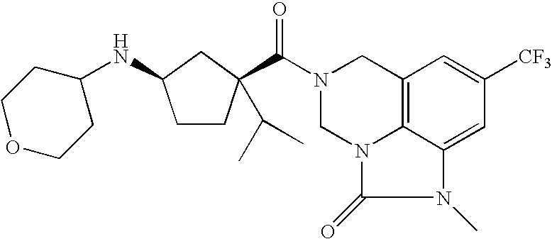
C1COCCC1NC1CC(C(N2CC3=C4N(C(=O)N(C)C4=CC([CF3])=C3)C2)=O)(C(C)C)CC1
